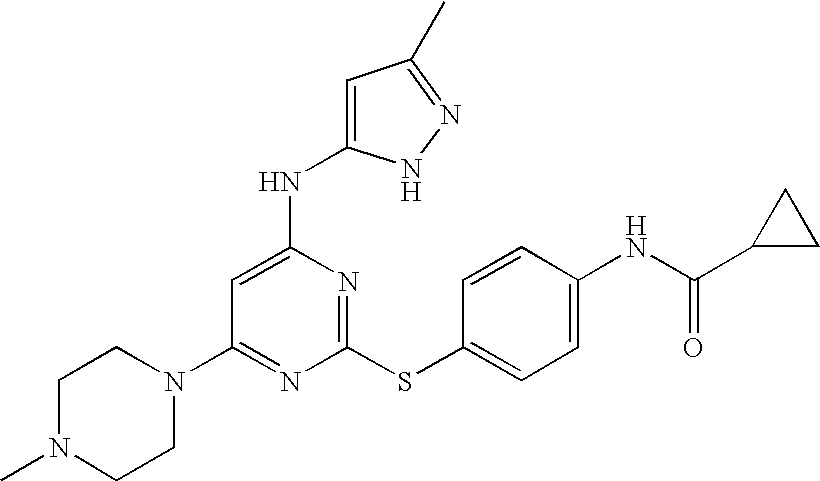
C1N(C)CCN(C2=NC(SC3=CC=C(NC(C4CC4)=O)C=C3)=NC(NC3=CC(C)=NN3)=C2)C1
